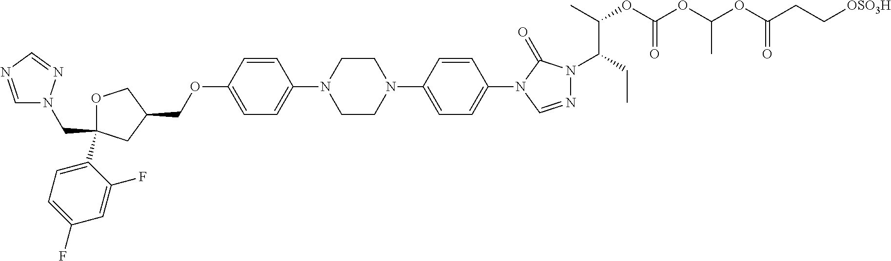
C1OC(C2=CC=C(F)C=C2F)(CN2C=NC=N2)CC1COC1=CC=C(N2CCN(C3=CC=C(N4C=NN(C(CC)C(C)OC(OC(OC(CC[OSO3H])=O)C)=O)C4=O)C=C3)CC2)C=C1
